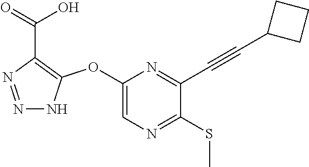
C1(OC2=C(C(=O)O)N=NN2)=CN=C(SC)C(C#CC2CCC2)=N1
